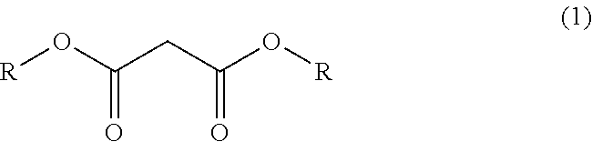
O=C(O[R])CC(O[R])=O
